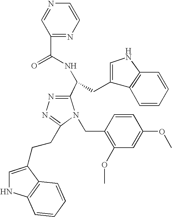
N1=CC(C(=O)NC(CC2=CNC3=C2C=CC=C3)C2=NN=C(CCC3=CNC4=C3C=CC=C4)N2CC2=C(OC)C=C(OC)C=C2)=NC=C1
